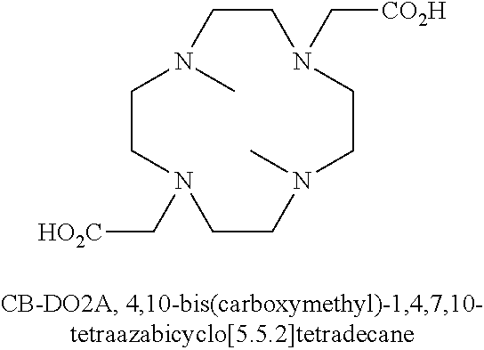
C1N(C)CCN(C[HO2C])CCN(C)CCN(C[CO2H])C1
